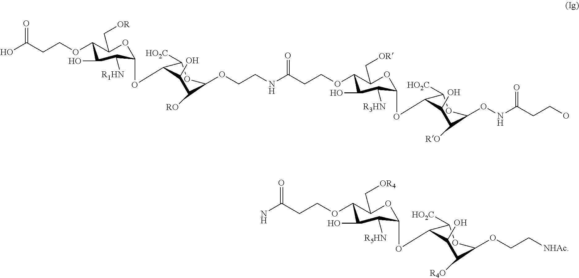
C1(C[OR4])OC(OC2C([HO2C])OC(OCC[NHAc])C([R4O])C2O)C([R5HN])C(O)C1OCCC(=O)N.OC(CCOC1C(C[OR])OC(OC2C([HO2C])OC(OCCNC(CCOC3C(C[OR])OC(OC4C([HO2C])OC(ONC(CCO)=O)C([RO])C4O)C([R3HN])C3O)=O)C([RO])C2O)C([R1HN])C1O)=O
